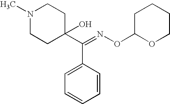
N1(C)CCC(C(C2=CC=CC=C2)=NOC2CCCCO2)(O)CC1
